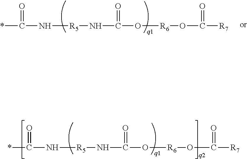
*C(=O)N[R5]NC(=O)O[R6]OC(=O)[R7].*C(=O)N[R5]NC(=O)O[R6]OC(=O)[R7]
